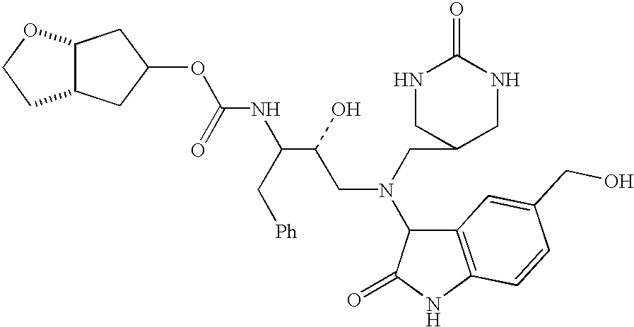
O(C1CC2C(C1)CCO2)C(NC(C(CN(CC1CNC(=O)NC1)C1C2=C(NC1=O)C=CC(CO)=C2)O)C[Ph])=O
